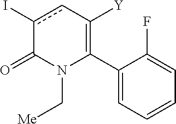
C1(C2=C([Y])cc(I)C(=O)N2C[Me])=CC=CC=C1F
